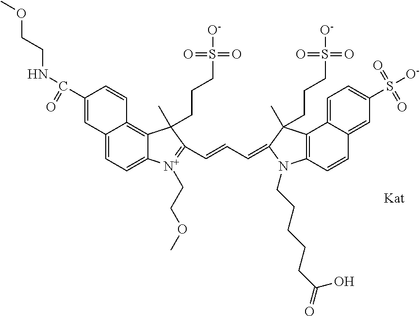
C12=CC=C3C(=C1C=CC(C(NCCOC)=O)=C2)C(C)(CCCS([O-])(=O)=O)C(C=CC=C1C(C)(CCCS([O-])(=O)=O)C2=C(C=CC4=CC(S(=O)(=O)[O-])=CC=C42)N1CCCCCC(=O)O)=[N+]3CCOC
